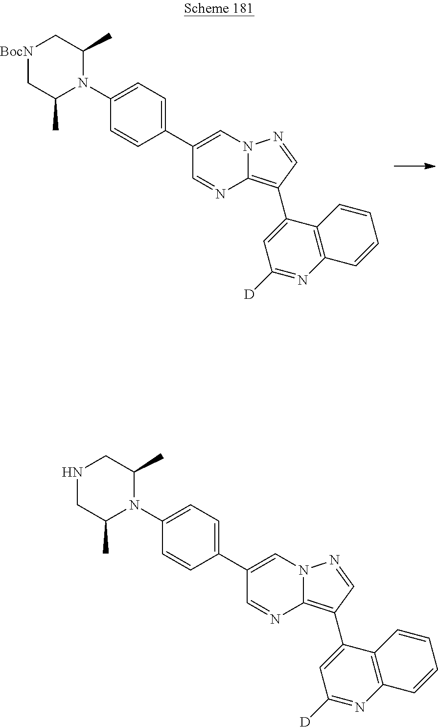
[BocN]1CC(C)N(C2=CC=C(C3=CN4C(=C(C5=CC([D])=NC6=C5C=CC=C6)C=N4)N=C3)C=C2)C(C)C1.N1CC(C)N(C2=CC=C(C3=CN4C(=C(C5=CC([D])=NC6=C5C=CC=C6)C=N4)N=C3)C=C2)C(C)C1
